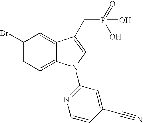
C1(Br)=CC=C2C(=C1)C(CP(O)(=O)O)=CN2C1=NC=CC(C#N)=C1
